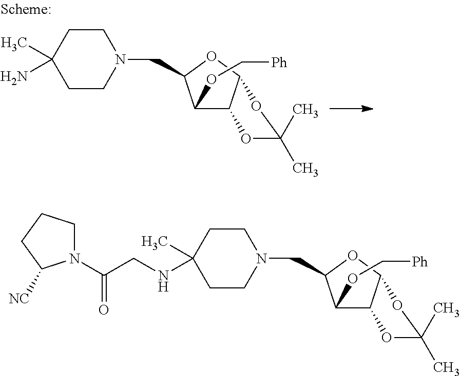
C1CC(C)(N)CCN1CC1C(OC[Ph])C2C(O1)OC(C)(C)O2.C1CC(C)(NCC(N2CCCC2[NC])=O)CCN1CC1C(OC[Ph])C2C(O1)OC(C)(C)O2
